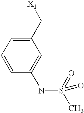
C1=CC=C(C[X1])C=C1NS(C)(=O)=O
